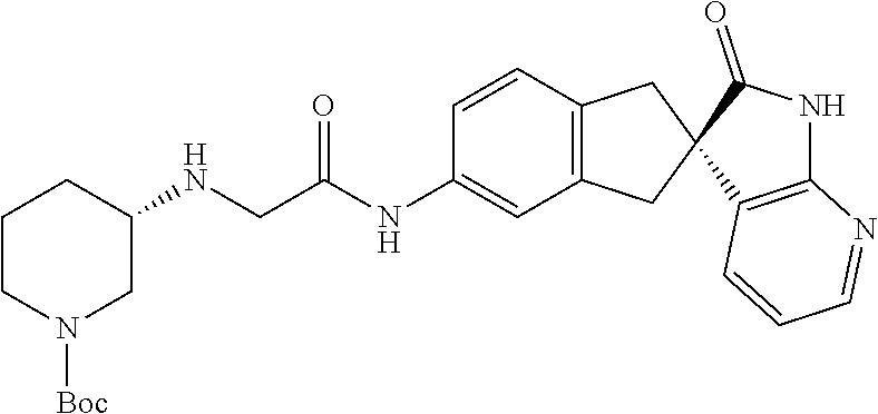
C1CN([Boc])CC(NCC(NC2=CC3=C(C=C2)CC2(C3)C3=C(NC2=O)N=CC=C3)=O)C1
